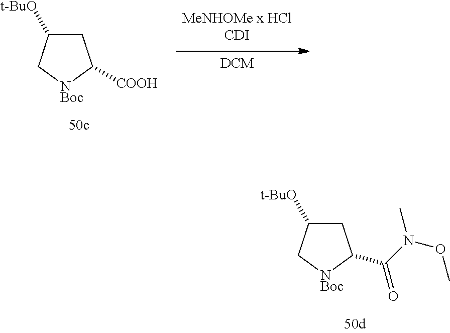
[DCM].C1C([t-BuO])C[NBoc]C1[COOH].C1C([t-BuO])C[NBoc]C1C(N(OC)C)=O
